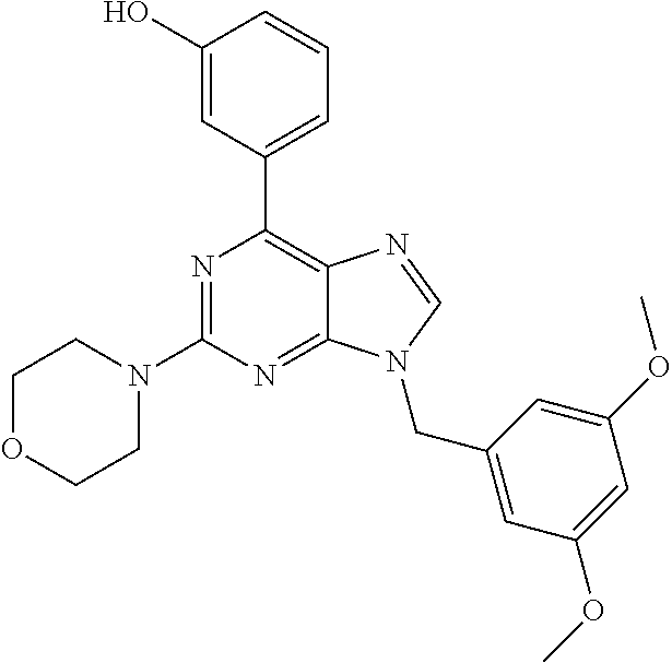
N1=C(N2CCOCC2)N=C2C(=C1C1=CC=CC(O)=C1)N=CN2CC1=CC(OC)=CC(OC)=C1
